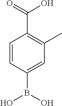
C1=CC(B(O)O)=CC(C)=C1C(=O)O
